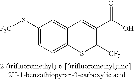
[F3C]SC1=CC=C2C(=C1)C=C(C(O)=O)C([CF3])S2
